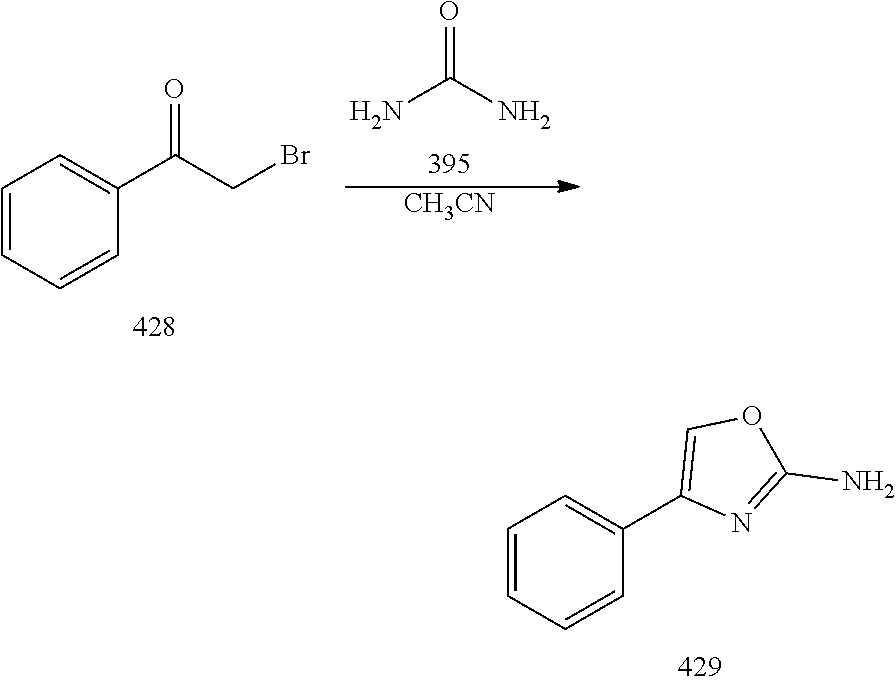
C1=CC=CC(C2=COC(N)=N2)=C1.C1=CC=CC(C(CBr)=O)=C1.O=C(N)N.[CH3CN]
